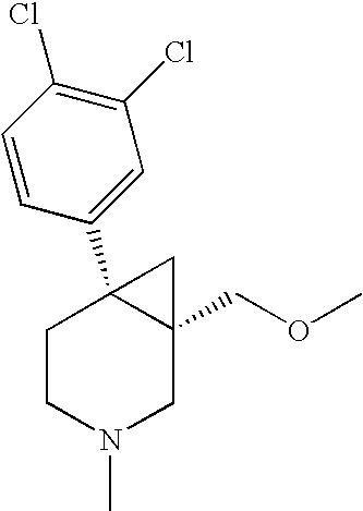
C1CN(C)CC2(COC)C1(C1=CC(Cl)=C(Cl)C=C1)C2
